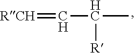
[RCH]=CC([R])C
